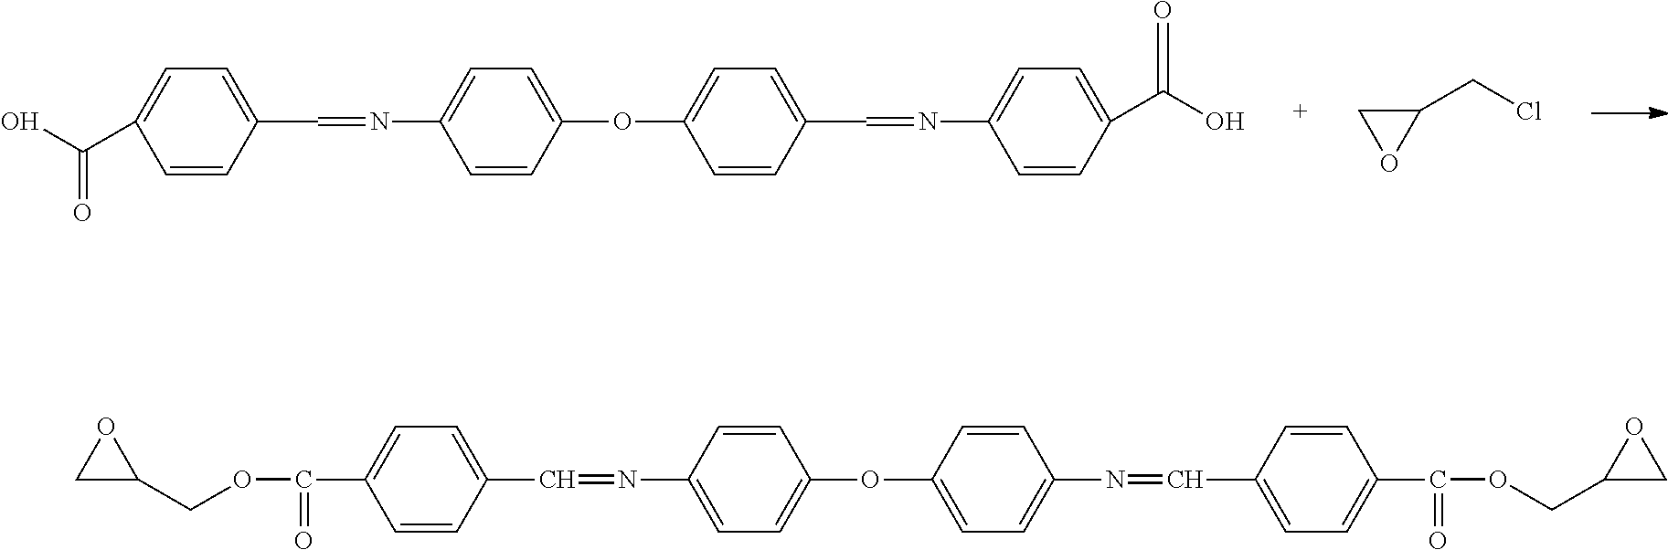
C1OC1CCl.C1=CC(C=NC2=CC=C(OC3=CC=C(C=NC4=CC=C(C(O)=O)C=C4)C=C3)C=C2)=CC=C1C(=O)O.C1=CC(C=NC2=CC=C(OC3=CC=C(N=CC4=CC=C(C(=O)OCC5CO5)C=C4)C=C3)C=C2)=CC=C1C(OCC1CO1)=O
